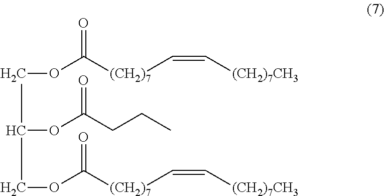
C(OC([(CH2)7]C=C[(CH2)7CH3])=O)C(OC(CCC)=O)COC([(CH2)7]C=C[(CH2)7CH3])=O
